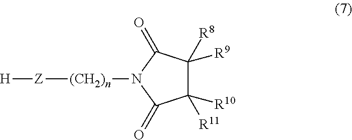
[H][Z][(CH2)n]N1C(=O)C([R11])([R10])C([R8])([R9])C1=O
